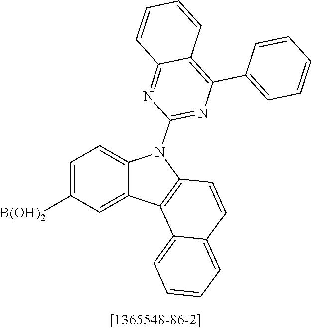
C1=C([B(OH)2])C=C2C(=C1)N(C1=NC(C3=CC=CC=C3)=C3C(=N1)C=CC=C3)C1=C2C2=CC=CC=C2C=C1
